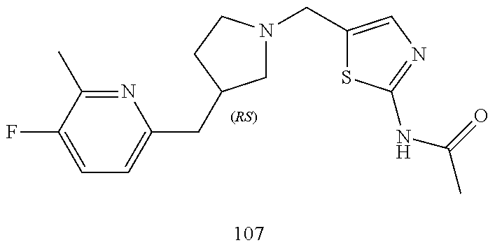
C1N(CC2=CN=C(NC(C)=O)S2)CCC1CC1=CC=C(F)C(C)=N1
